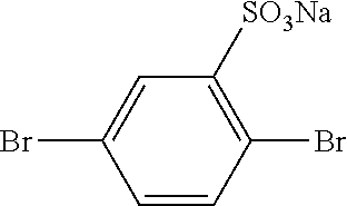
C1=CC(Br)=C([SO3Na])C=C1Br
